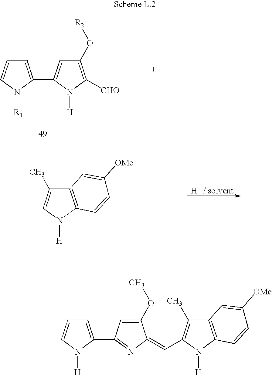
C12=C(N([H])C(C=C3C(OC)=CC(C4=CC=CN4[H])=N3)=C1C)C=CC([OMe])=C2.C1=C(C2=CC(O[R2])=C([CHO])N2[H])N([R1])C=C1.C12=C(N([H])C=C1C)C=CC([OMe])=C2
